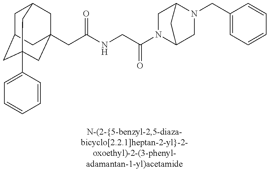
C1C2CC3(C4=CC=CC=C4)CC(CC(=O)NCC(=O)N4C5CN(CC6=CC=CC=C6)C(C4)C5)(CC1C3)C2
